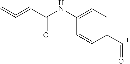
C1([C+]=O)=CC=C(NC(C=C=C)=O)C=C1
